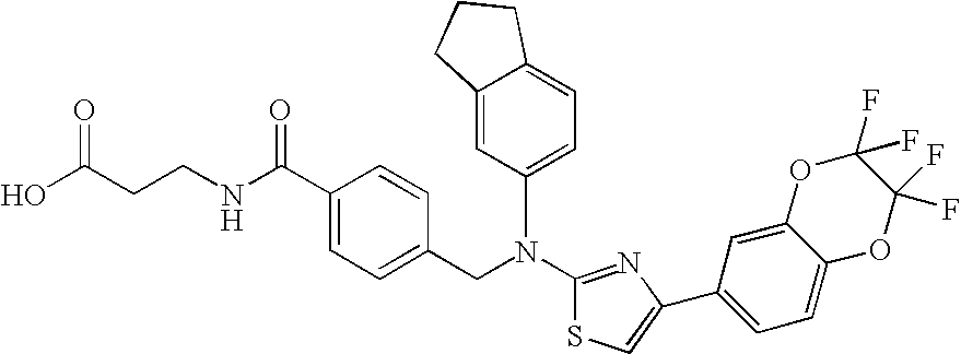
N(C1=NC(C2=CC=C3C(=C2)OC(F)(F)C(F)(F)O3)=CS1)(CC1=CC=C(C(NCCC(O)=O)=O)C=C1)C1=CC=C2C(=C1)CCC2
